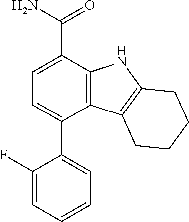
C12=C(C(C(=O)N)=CC=C1C1=CC=CC=C1F)NC1=C2CCCC1
